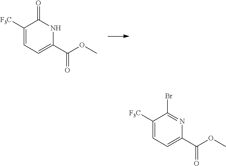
C(C1=CC=C([F3C])C(Br)=N1)(OC)=O.C(C1=CC=C([F3C])C(=O)N1)(OC)=O
